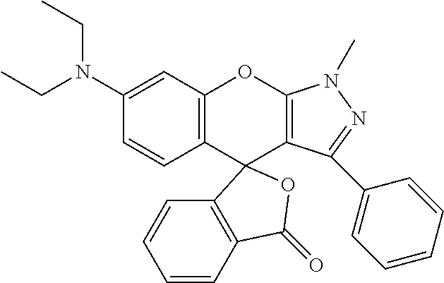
C1(N(CC)CC)=CC2=C(C=C1)C1(C3=C(O2)N(C)N=C3C2=CC=CC=C2)C2=C(C=CC=C2)C(=O)O1
